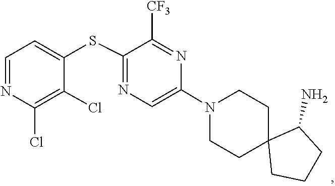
C1C2(CCCC2N)CCN(C2=CN=C(SC3=CC=NC(Cl)=C3Cl)C([CF3])=N2)C1
